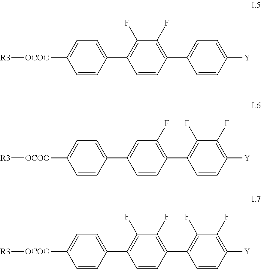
C1=CC(C2=CC=C([Y])C=C2)=C(F)C(F)=C1C1=CC=C([OCOO][R3])C=C1.C1=CC(C2=C(F)C(F)=C([Y])C=C2)=C(F)C(F)=C1C1=CC=C([OCOO][R3])C=C1.C1=CC(C2=C(F)C(F)=C([Y])C=C2)=C(F)C=C1C1=CC=C([OCOO][R3])C=C1
